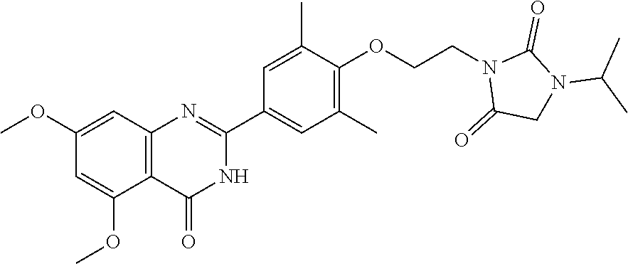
C(COC1=C(C)C=C(C2=NC3=C(C(OC)=CC(OC)=C3)C(=O)N2)C=C1C)N1C(=O)N(C(C)C)CC1=O
